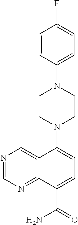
C1=CC(N2CCN(C3=CC=C(C(=O)N)C4=NC=NC=C43)CC2)=CC=C1F
